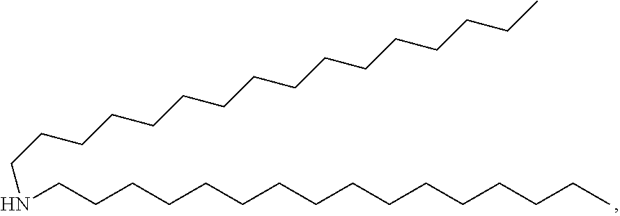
N(CCCCCCCCCCCCCCCC)CCCCCCCCCCCCCCCC
